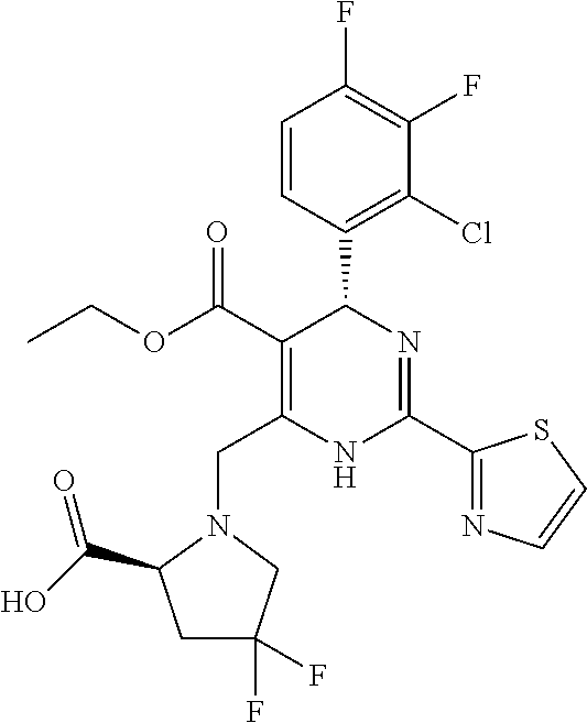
C1=CC(C2C(C(=O)OCC)=C(CN3C(C(O)=O)CC(F)(F)C3)NC(C3=NC=CS3)=N2)=C(Cl)C(F)=C1F
